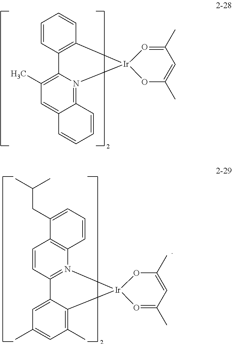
C1=C2C(=N3C(=C1C)C1=C(C=CC=C1)[Ir]31O=C(C)C=C(C)O1)C=CC=C2.C1(C)=CC(C)=C2C(=C1)C1=N(C3=C(C=C1)C(CC(C)C)=CC=C3)[Ir]21OC(C)=CC(C)=O1
